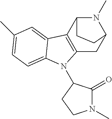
C12=C(C3=CC(C)=CC=C3N1C1C(=O)N(C)CC1)C1N(C)C(C2)CC1
